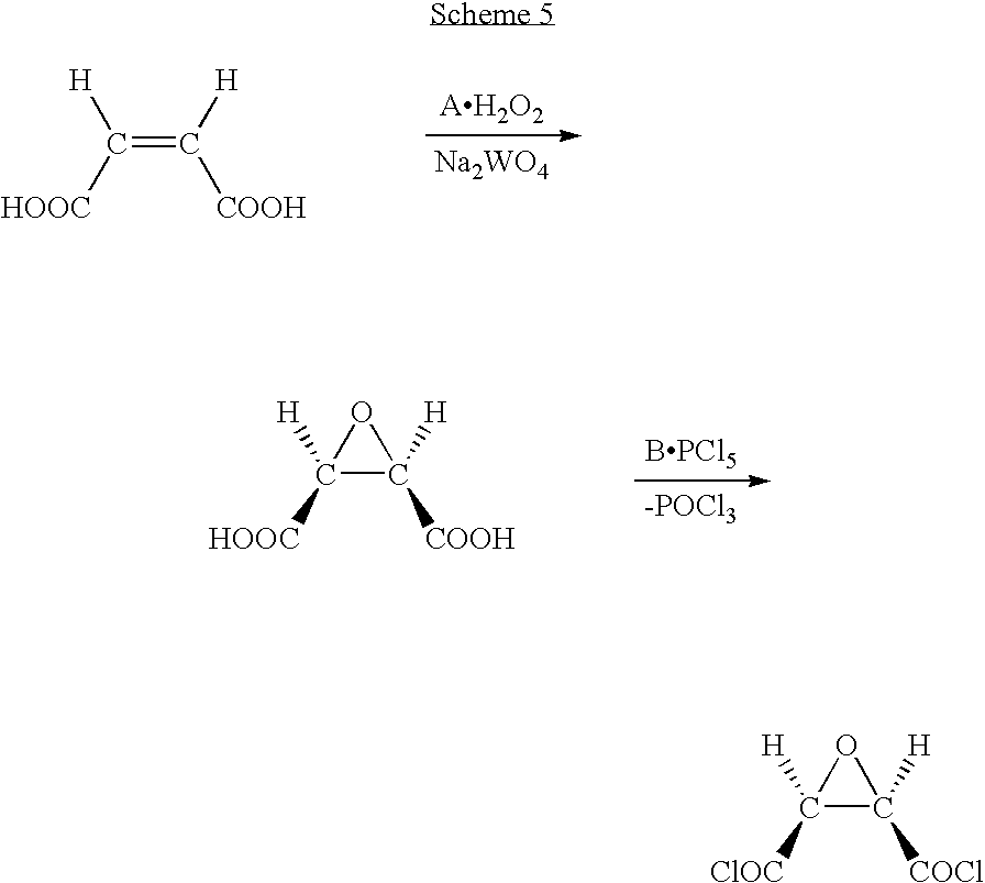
C(=C([H])[COOH])([H])[HOOC].[Na2WO4].C1([H])([HOOC])C([H])([COOH])O1.[-POCl3].[BPCl5].C1([H])([ClOC])C([H])([COCl])O1
